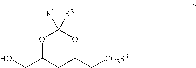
OCC1CC(C[CO2R3])OC([R1])([R2])O1
